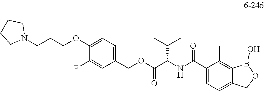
C1(COC(C(NC(C2=CC=C3C(=C2C)B(O)OC3)=O)C(C)C)=O)=CC=C(OCCCN2CCCC2)C(F)=C1
